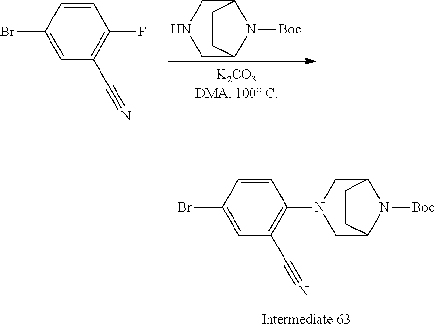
C1=CC(Br)=CC(C#N)=C1F.C12CNCC(N1[Boc])CC2.C1=CC(Br)=CC(C#N)=C1N1CC2N([Boc])C(C1)CC2
